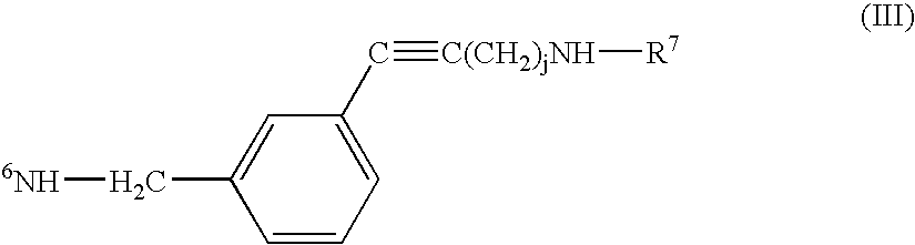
[6NH]CC1=CC(C#[C(CH2)jNH][R7])=CC=C1
